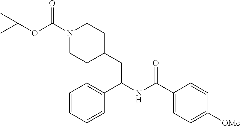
O(C(N1CCC(CC(NC(C2=CC=C([OMe])C=C2)=O)C2=CC=CC=C2)CC1)=O)C(C)(C)C
